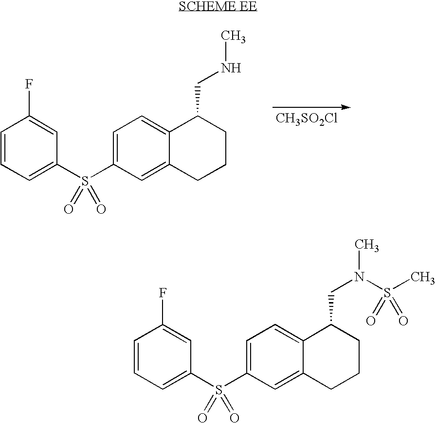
C1=C2C(=CC(S(C3=CC=CC(F)=C3)(=O)=O)=C1)CCCC2CNC.[CH3SO2Cl].C1=C2C(=CC(S(C3=CC=CC(F)=C3)(=O)=O)=C1)CCCC2CN(C)S(C)(=O)=O
